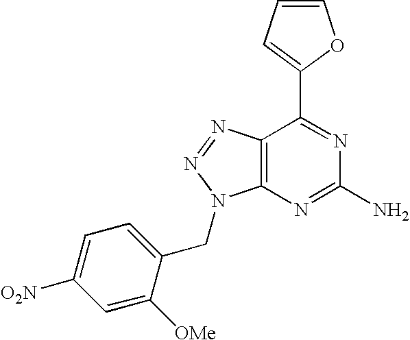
C1=CC=C(C2=NC(N)=NC3=C2N=NN3CC2=CC=C([O2N])C=C2[OMe])O1
